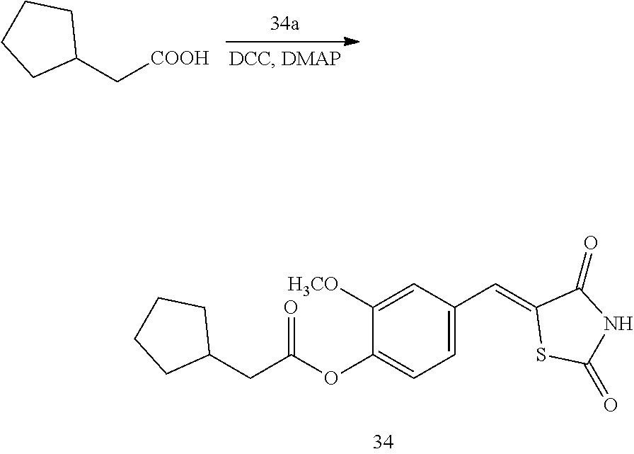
C([COOH])C1CCCC1.C1([H3CO])=CC(C=C2SC(=O)NC2=O)=CC=C1OC(CC1CCCC1)=O
